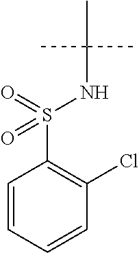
C1=CC=CC(Cl)=C1S(=O)(=O)NC(C)(C)C
